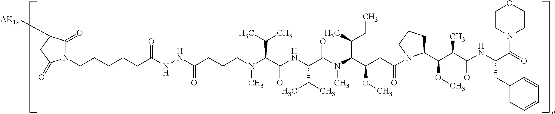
C(CCCCC(NNC(=O)CCCN(C)C(C(=O)NC(C(C)C)C(N(C(C(OC)CC(=O)N1C(C(C(C)C(=O)NC(C(=O)N2CCOCC2)CC2=CC=CC=C2)OC)CCC1)C(C)CC)C)=O)C(C)C)=O)N1C(=O)C([AK1A])CC1=O
